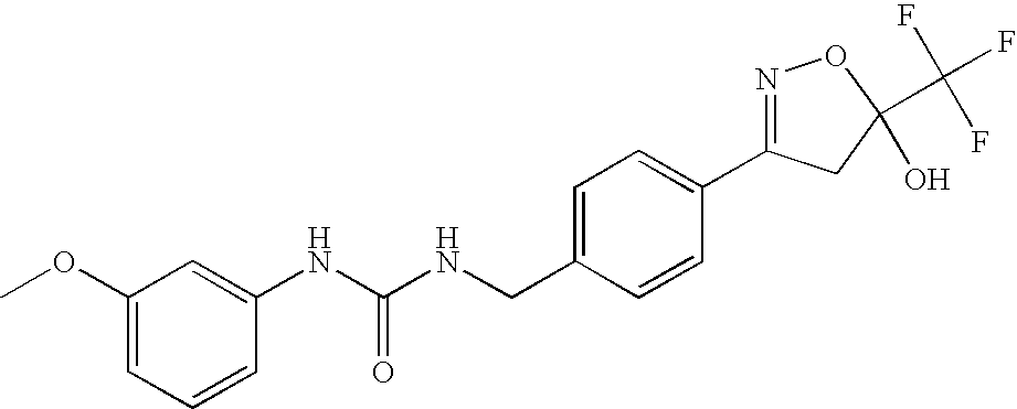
C1=CC=C(OC)C=C1NC(NCC1=CC=C(C2=NOC(C(F)(F)F)(O)C2)C=C1)=O
